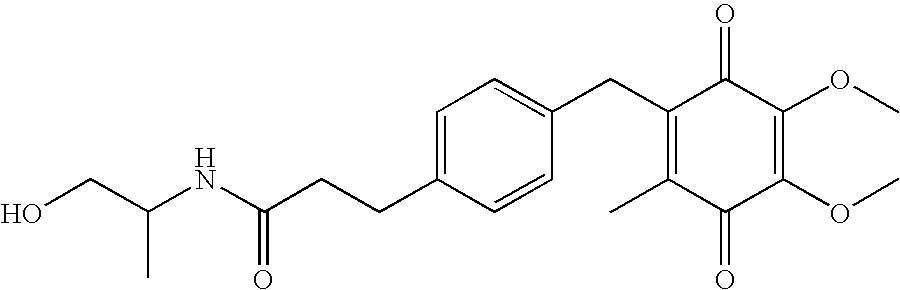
C1(=O)C(C)=C(CC2=CC=C(CCC(NC(CO)C)=O)C=C2)C(=O)C(OC)=C1OC
